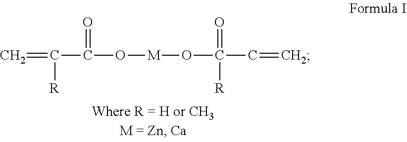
C=C([R])C(=O)O[M]OC(=O)([R])C=C
